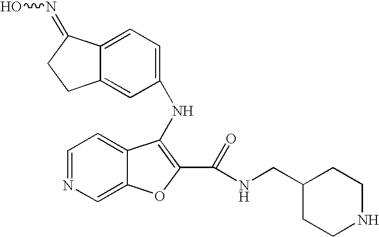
C12=CC=C(NC3=C(C(NCC4CCNCC4)=O)OC4=CN=CC=C43)C=C1CCC2=NO
